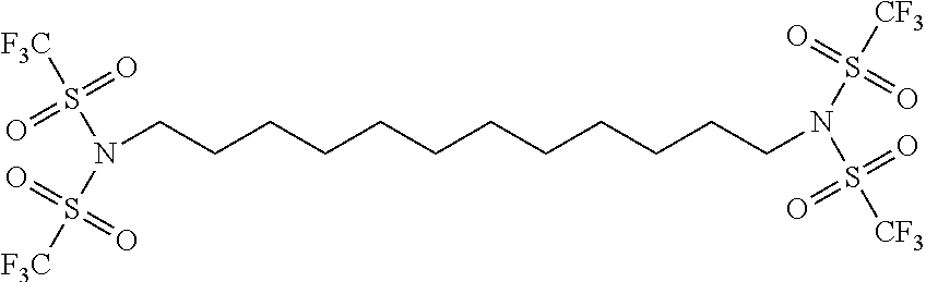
N(CCCCCCCCCCCCN(S([CF3])(=O)=O)S([CF3])(=O)=O)(S([F3C])(=O)=O)S([F3C])(=O)=O
